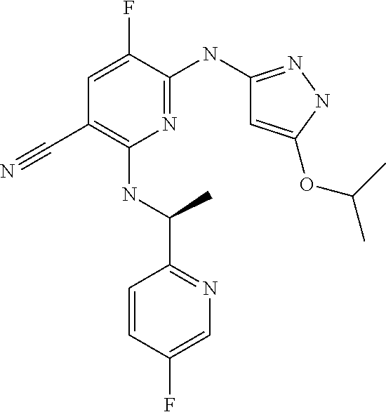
C1=CC(F)=CN=C1C(NC1=C(C#N)C=C(F)C(NC2=NNC(OC(C)C)=C2)=N1)C
